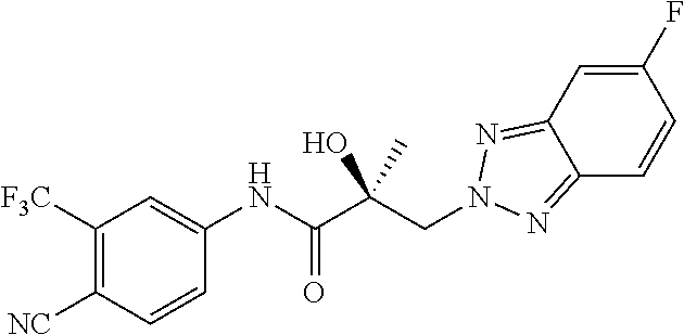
C1([F3C])=C([NC])C=CC(NC(C(CN2N=C3C=C(F)C=CC3=N2)(C)O)=O)=C1
